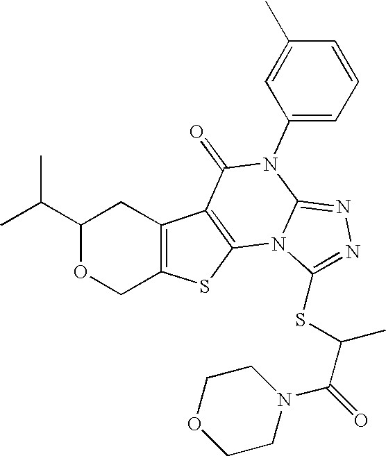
C1(C(C)C)OCC2=C(C1)C1=C(S2)N2C(=NN=C2SC(C)C(N2CCOCC2)=O)N(C2=CC=CC(C)=C2)C1=O
